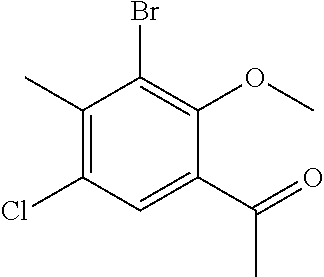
CC(=O)C1=CC(Cl)=C(C)C(Br)=C1OC
